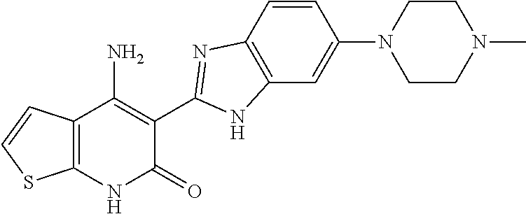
C1(C2=NC3=C(C=C(N4CCN(C)CC4)C=C3)N2)=C(N)C2=C(NC1=O)SC=C2
